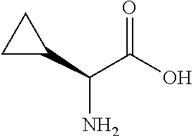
C(C(O)=O)(C1CC1)N
